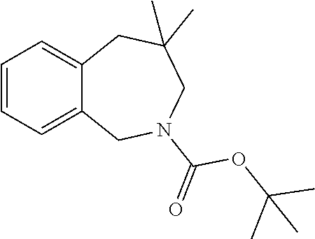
C1=CC=C2C(=C1)CC(C)(C)CN(C(=O)OC(C)(C)C)C2
